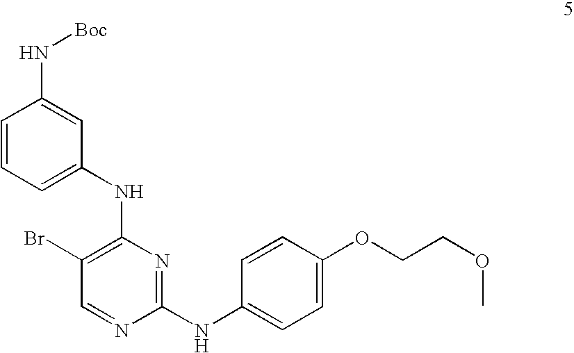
C1(Br)=C(NC2=CC=CC(N[Boc])=C2)N=C(NC2=CC=C(OCCOC)C=C2)N=C1
